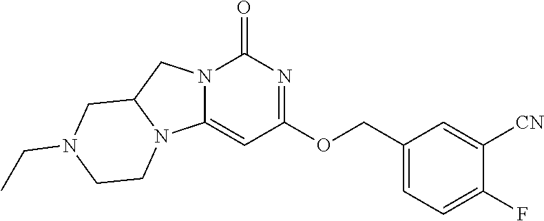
C12=CC(OCC3=CC=C(F)C([CN])=C3)=NC(=O)N1CC1N2CCN(CC)C1
